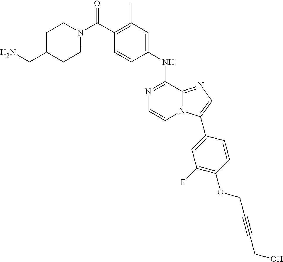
C1(C)=C(C(N2CCC(CN)CC2)=O)C=CC(NC2=NC=CN3C2=NC=C3C2=CC(F)=C(OCC#CCO)C=C2)=C1
